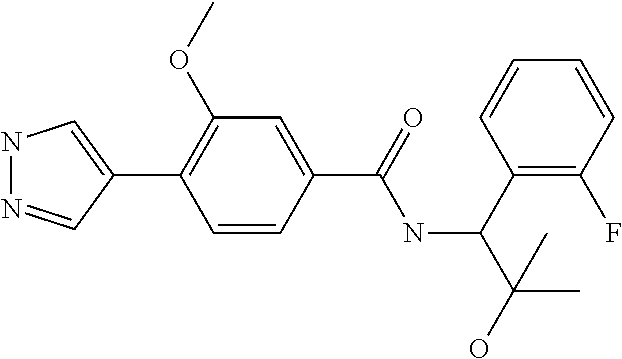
C1(C2=CNN=C2)=C(OC)C=C(C(NC(C(C)(O)C)C2=C(F)C=CC=C2)=O)C=C1
